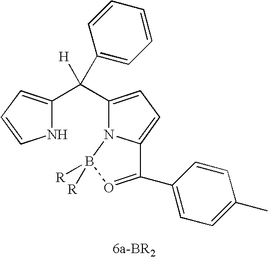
N1C(C(C2=CC=C3N2B([R])([R])O=C3C2=CC=C(C)C=C2)([H])C2=CC=CC=C2)=CC=C1
